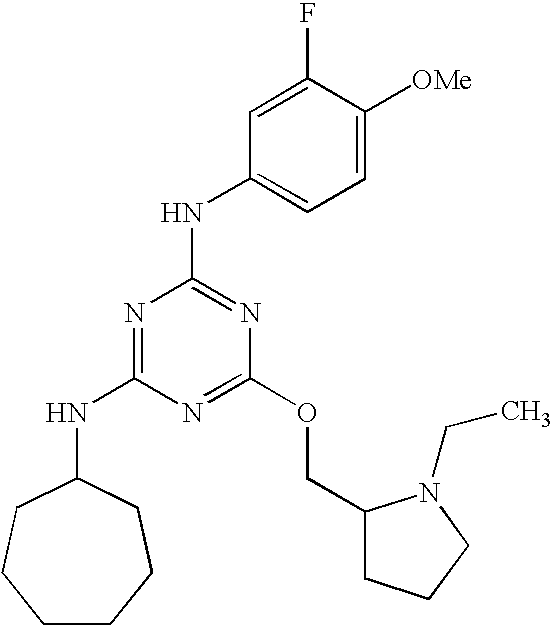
C1CCCC(NC2=NC(NC3=CC=C([OMe])C(F)=C3)=NC(OCC3CCCN3CC)=N2)CC1
